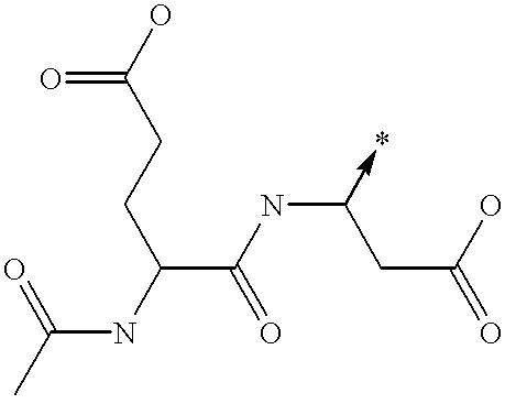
C(NC(C(=O)NC(->*)CC(=O)O)CCC(O)=O)(C)=O
